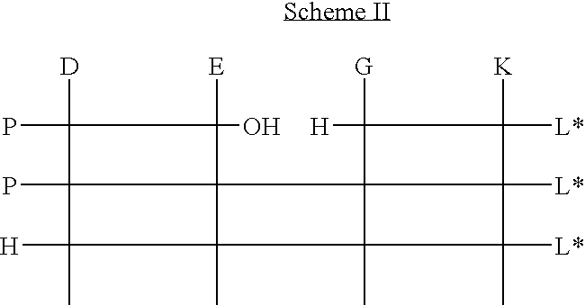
[K]C1([L*])C2([L*])C([L*])(C)C3(C)C2(C24C([E])(O)C([D])(P)C2(P)C([H])(C)C34C)C1([G])[H]
